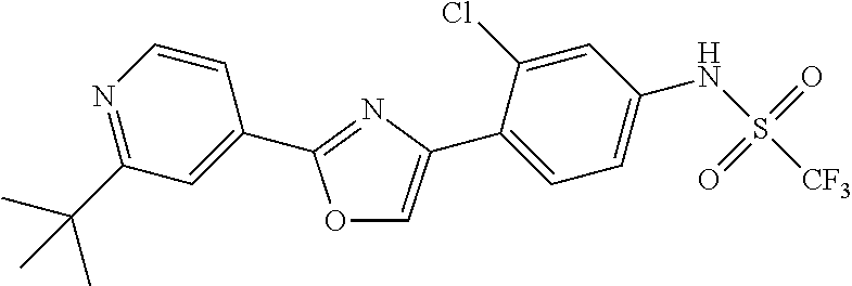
O1C=C(C2=CC=C(NS(=O)(=O)[CF3])C=C2Cl)N=C1C1=CC(C(C)(C)C)=NC=C1
